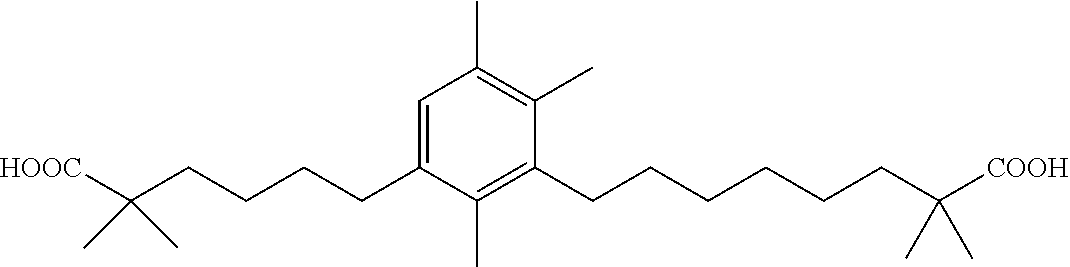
C1=C(CCCCC(C)(C)[HOOC])C(C)=C(CCCCCCC(C)(C)[COOH])C(C)=C1C
